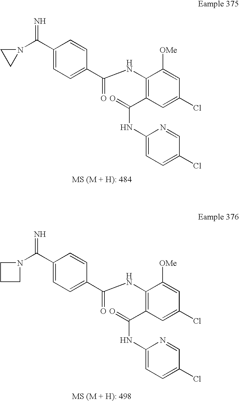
N=C(C1=CC=C(C(NC2=C(C(NC3=CC=C(Cl)C=N3)=O)C=C(Cl)C=C2[OMe])=O)C=C1)N1CC1.C1(C(=N)N2CCC2)=CC=C(C(NC2=C(C(NC3=CC=C(Cl)C=N3)=O)C=C(Cl)C=C2[OMe])=O)C=C1
